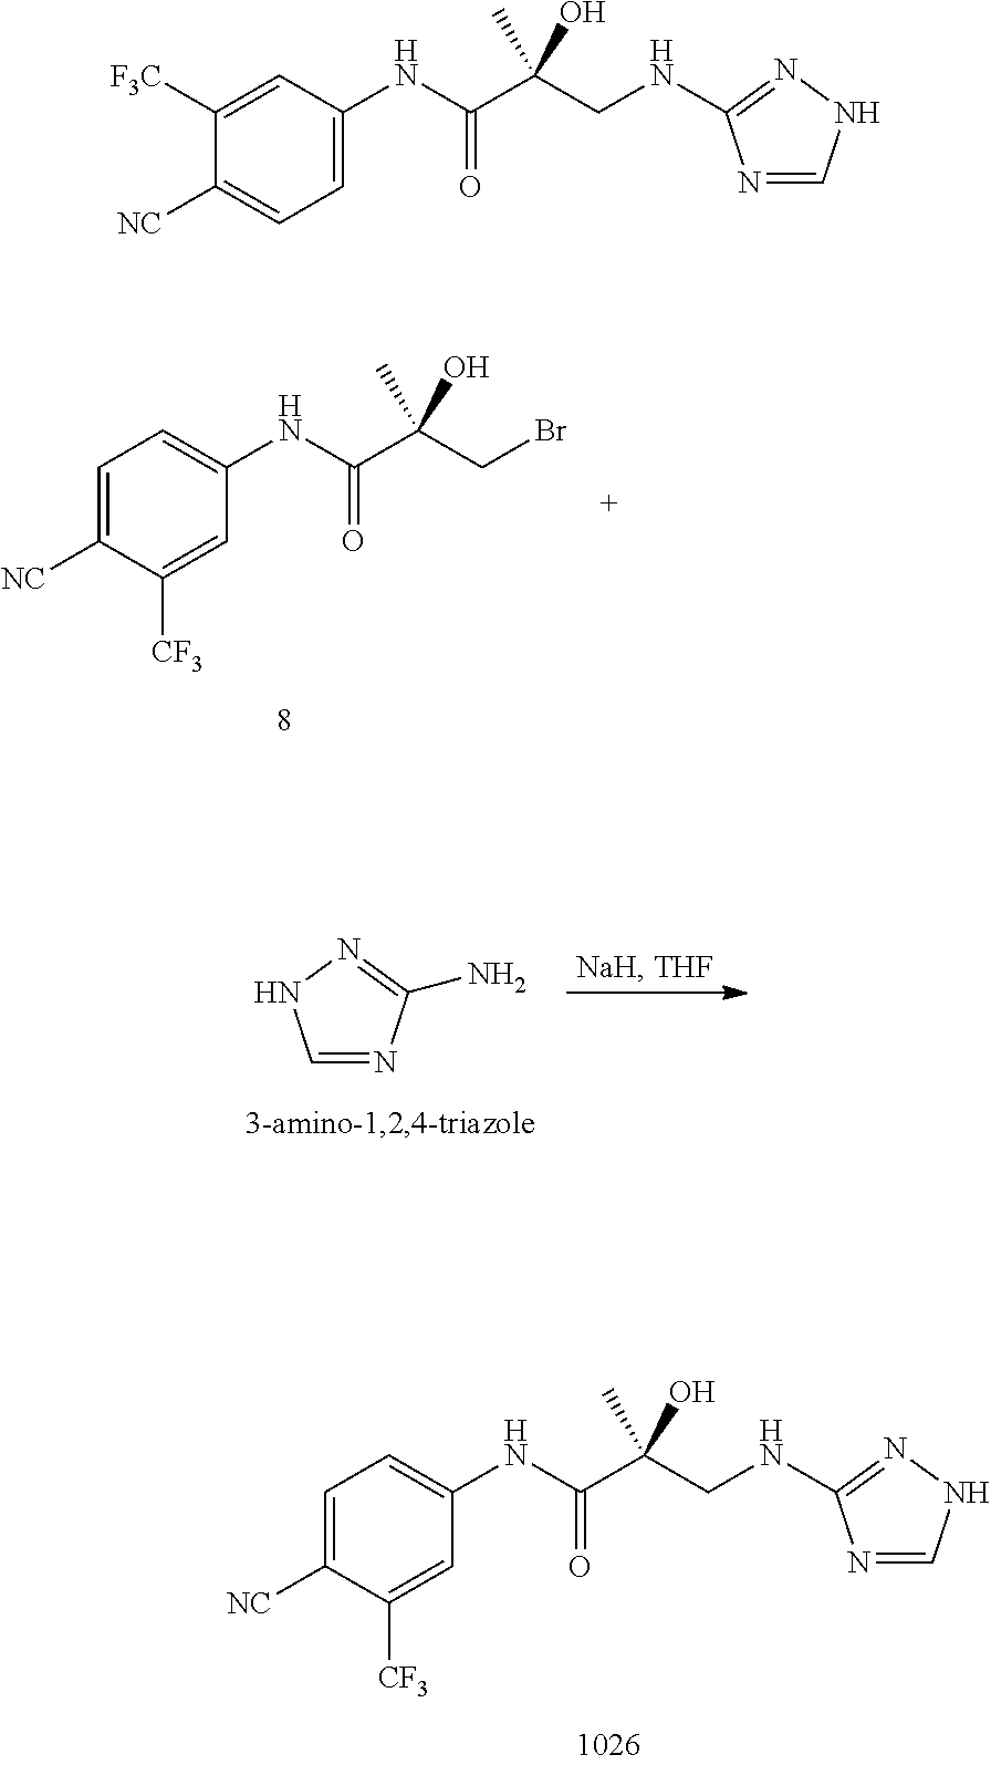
C1=C([NC])C([CF3])=CC(NC(=O)C(CBr)(C)O)=C1.C1=NC(N)=NN1.C1=C([NC])C([CF3])=CC(NC(=O)C(CNC2=NNC=N2)(C)O)=C1.C1([F3C])=CC(NC(=O)C(CNC2=NNC=N2)(C)O)=CC=C1[NC]
